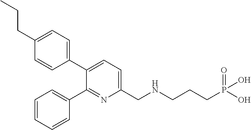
C1=C(CCC)C=CC(C2=CC=C(CNCCCP(=O)(O)O)N=C2C2=CC=CC=C2)=C1
